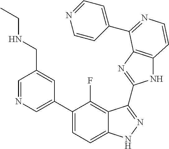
C1=C(C2=CC=C3C(=C2F)C(C2=NC4=C(N2)C=CN=C4C2=CC=NC=C2)=NN3)C=C(CNCC)C=N1
